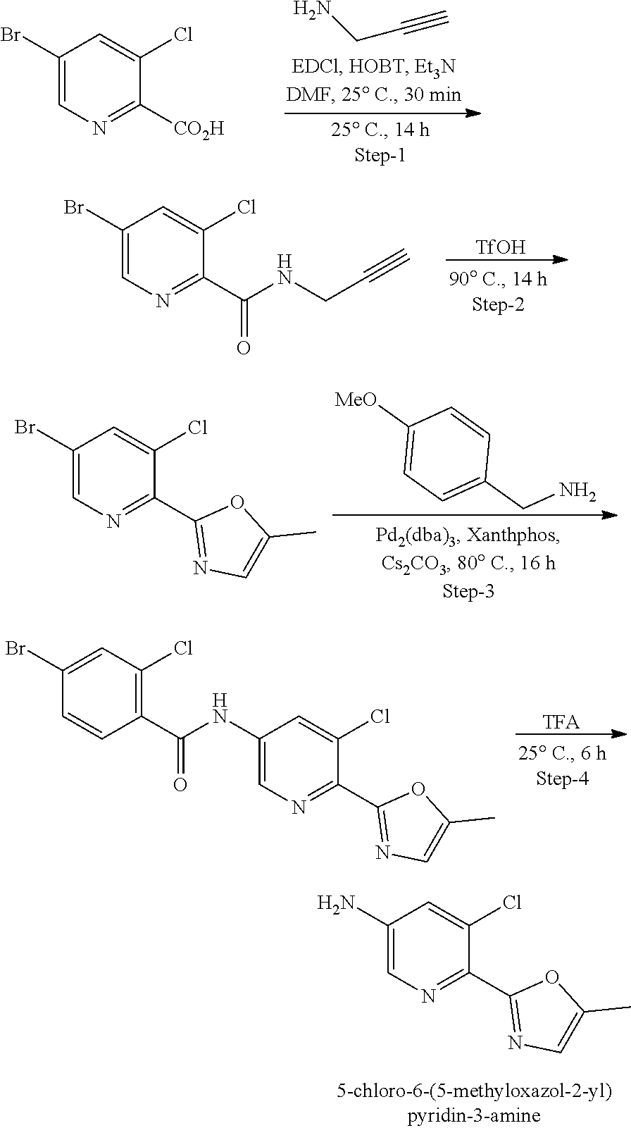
C1(N)=CN=C(C2=NC=C(C)O2)C(Cl)=C1.C1(Br)=CN=C([CO2H])C(Cl)=C1.C(C#C)N.[TfOH].C1(Br)=CN=C(C(NCC#C)=O)C(Cl)=C1.C1([MeO])=CC=C(CN)C=C1.C1(Br)=CN=C(C2=NC=C(C)O2)C(Cl)=C1.[TFA].C1(Br)=CC(Cl)=C(C(NC2=CN=C(C3=NC=C(C)O3)C(Cl)=C2)=O)C=C1
